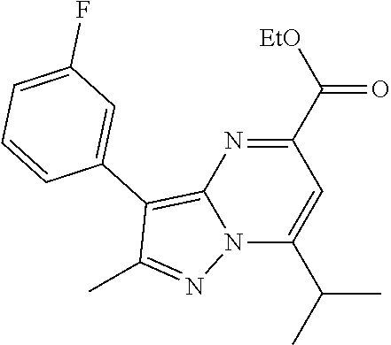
C12=C(C3=CC(F)=CC=C3)C(C)=NN1C(C(C)C)=CC(C([EtO])=O)=N2
